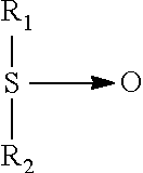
S([R1])[R2].O
